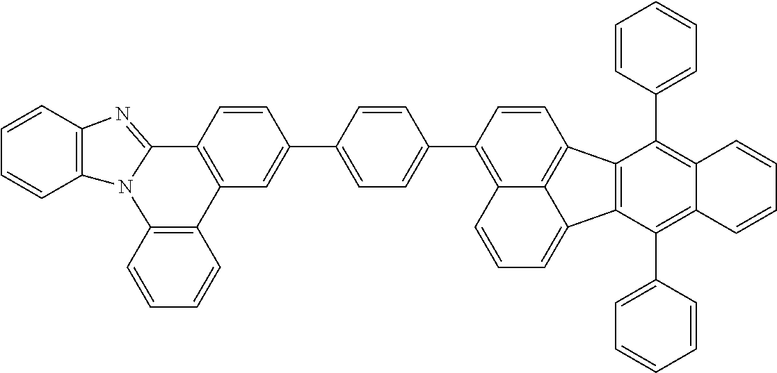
C1=CC2=C(C=C1)N1C(=NC3=C1C=CC=C3)C1=C2C=C(C2=CC=C(C3=C4C5=C(C=C3)C3=C(C5=CC=C4)C(C4=CC=CC=C4)=C4C(=C3C3=CC=CC=C3)C=CC=C4)C=C2)C=C1
